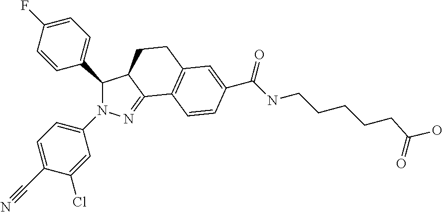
C1(C2=CC=C(F)C=C2)N(C2=CC=C(C#N)C(Cl)=C2)N=C2C1CCC1=C2C=CC(C(=O)NCCCCCC(O)=O)=C1
